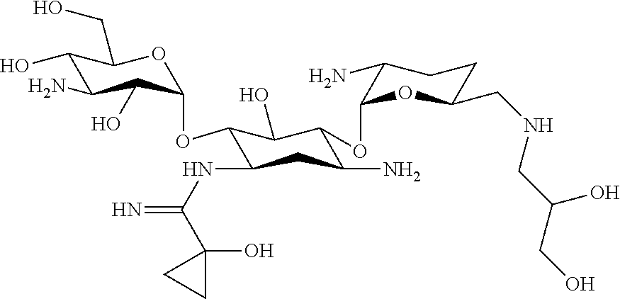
C1(O)C(N)C(O)C(OC2C(NC(=N)C3(O)CC3)CC(N)C(OC3OC(CNCC(CO)O)CCC3N)C2O)OC1CO
